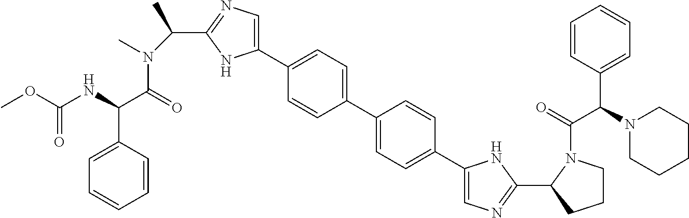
N(C(OC)=O)C(C(N(C(C)C1=NC=C(C2=CC=C(C3=CC=C(C4=CN=C(C5N(C(=O)C(N6CCCCC6)C6=CC=CC=C6)CCC5)N4)C=C3)C=C2)N1)C)=O)C1=CC=CC=C1
